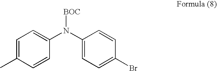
C1=C(C)C=CC(N(C2=CC=C(Br)C=C2)[BOC])=C1
